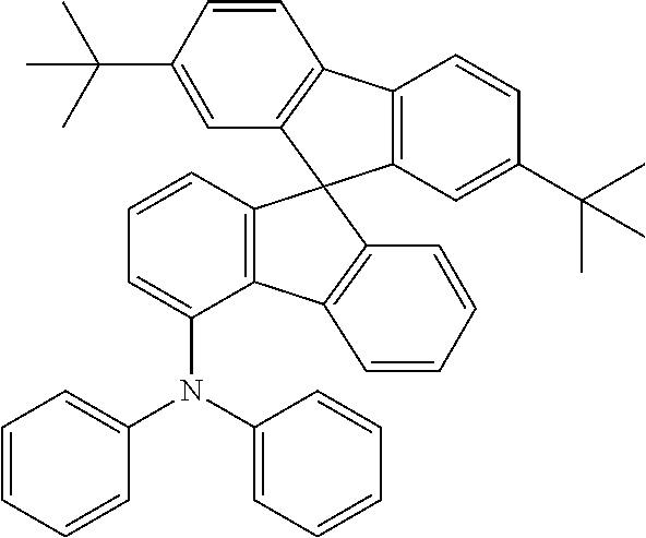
C12=C(C=C(C(C)(C)C)C=C1)C1(C3=C2C=CC(C(C)(C)C)=C3)C2=C(C(N(C3=CC=CC=C3)C3=CC=CC=C3)=CC=C2)C2=C1C=CC=C2
